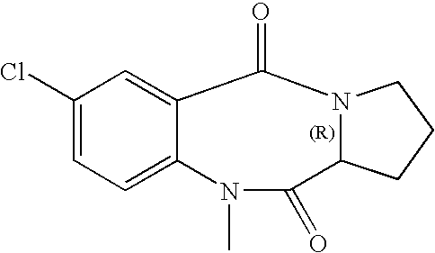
C1(Cl)=CC=C2C(=C1)C(=O)N1C(C(=O)N2C)CCC1
